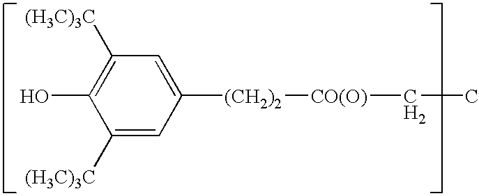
C1([(H3C)3C])=C(O)C([(H3C)3C])=CC([(CH2)2][CO(O)]CC)=C1
